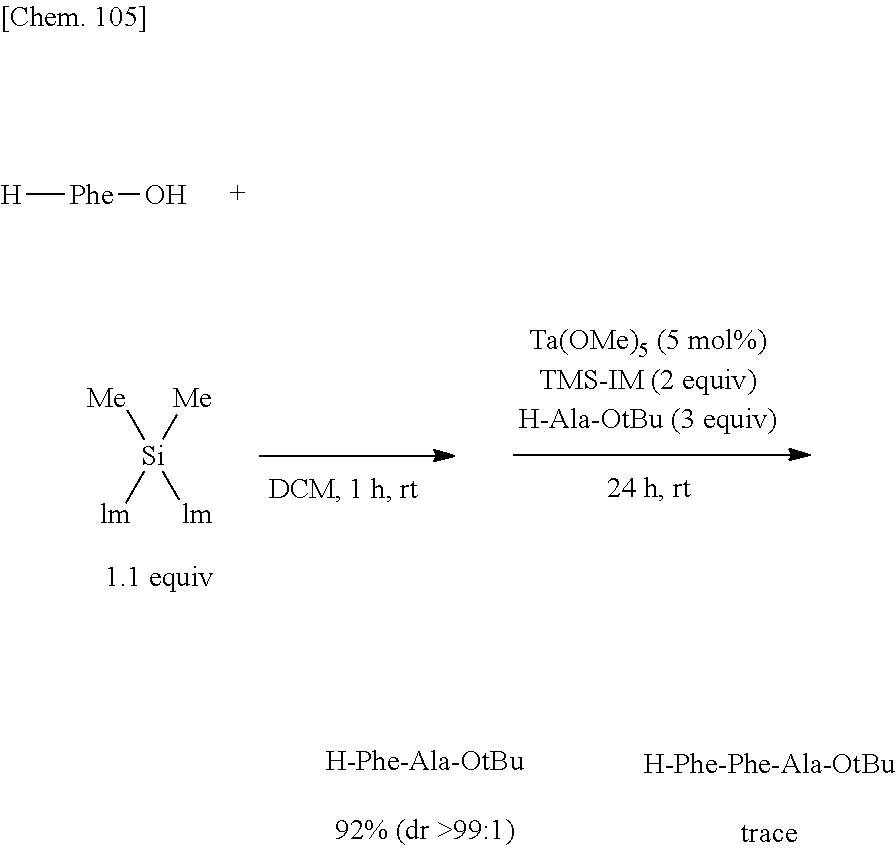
[H][Phe]O.[Me][Si]([Me])([lm])[lm]
